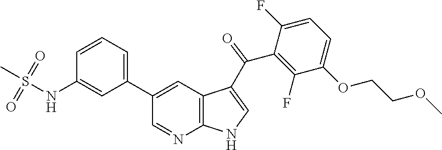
C12=C(C=C(C3=CC=CC(NS(C)(=O)=O)=C3)C=N1)C(C(C1=C(F)C(OCCOC)=CC=C1F)=O)=CN2
